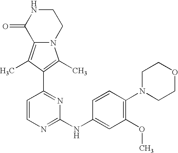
N12C(=C(C)C(C3=NC(NC4=CC(OC)=C(N5CCOCC5)C=C4)=NC=C3)=C1C)C(=O)NCC2
